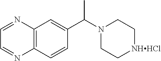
C12=C(C=CC(C(N3CC[NHHCl]CC3)C)=C1)N=CC=N2
